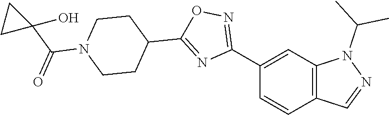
C12=C(C=C(C3=NOC(C4CCN(C(C5(O)CC5)=O)CC4)=N3)C=C1)N(C(C)C)N=C2
